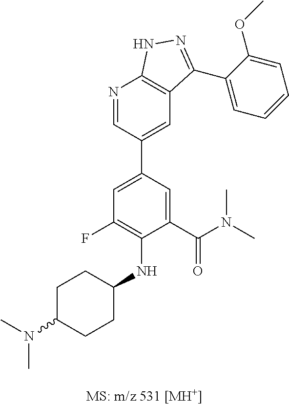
C1=C(C(N(C)C)=O)C(NC2CCC(N(C)C)CC2)=C(F)C=C1C1=CC2=C(N=C1)NN=C2C1=CC=CC=C1OC
